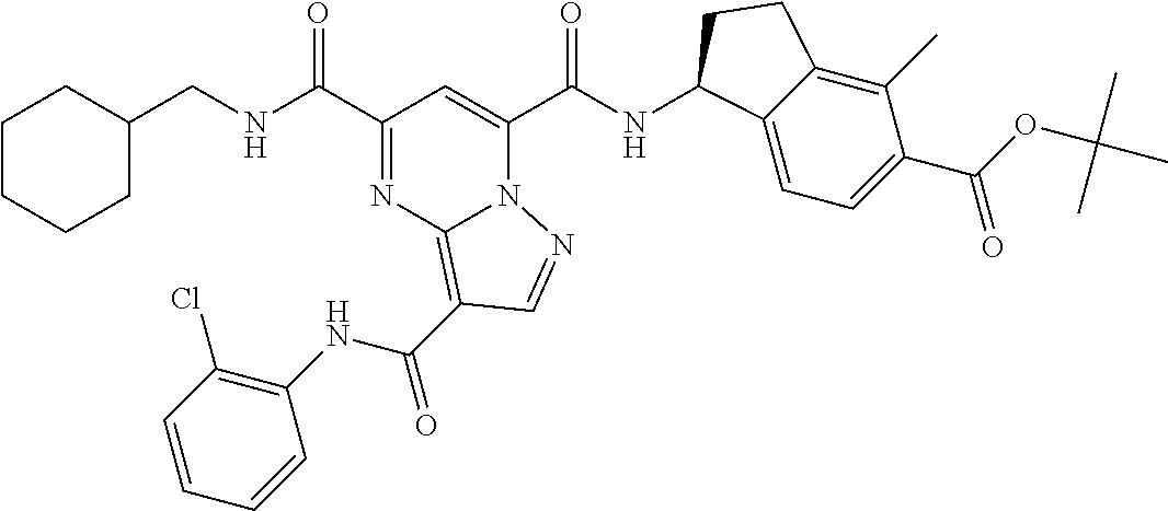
C(NC(C1=NC2=C(C(NC3=C(Cl)C=CC=C3)=O)C=NN2C(C(NC2C3=CC=C(C(=O)OC(C)(C)C)C(C)=C3CC2)=O)=C1)=O)C1CCCCC1
